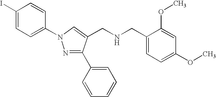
C1(I)=CC=C(N2N=C(C3=CC=CC=C3)C(CNCC3=CC=C(OC)C=C3OC)=C2)C=C1
